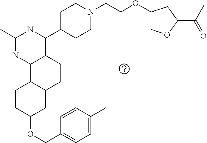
O(C1CC2C(CC1)C1C(CC2)C(C2CCN(CCOC3COC(C(C)=O)C3)CC2)NC(C)N1)CC1=CC=C(C)C=C1
